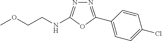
N1=C(C2=CC=C(Cl)C=C2)OC(NCCOC)=N1
